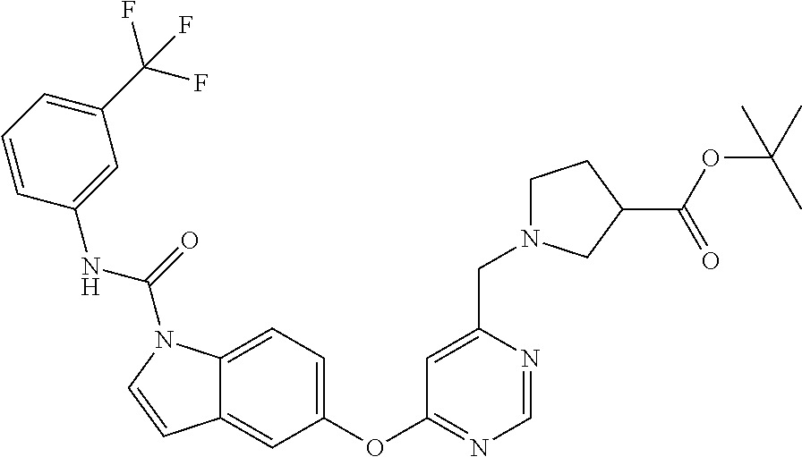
C1(OC2=NC=NC(CN3CCC(C(OC(C)(C)C)=O)C3)=C2)=CC=C2C(=C1)C=CN2C(=O)NC1=CC(C(F)(F)F)=CC=C1
